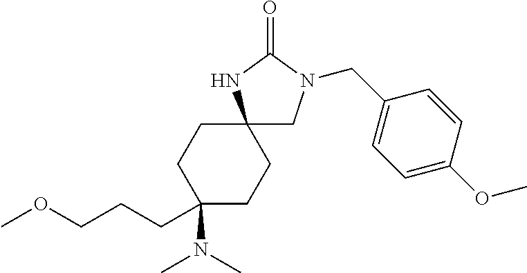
C1(N(C)C)(CCCOC)CCC2(CC1)CN(CC1=CC=C(OC)C=C1)C(=O)N2
